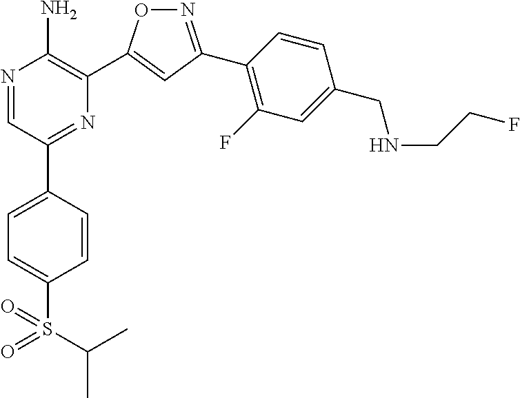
N1=C(C2=C(F)C=C(CNCCF)C=C2)C=C(C2=C(N)N=CC(C3=CC=C(S(=O)(=O)C(C)C)C=C3)=N2)O1
